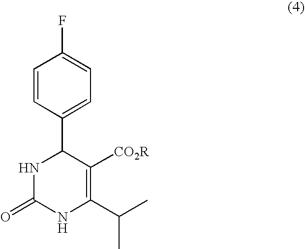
C1=CC(C2NC(=O)NC(C(C)C)=C2[CO2R])=CC=C1F
